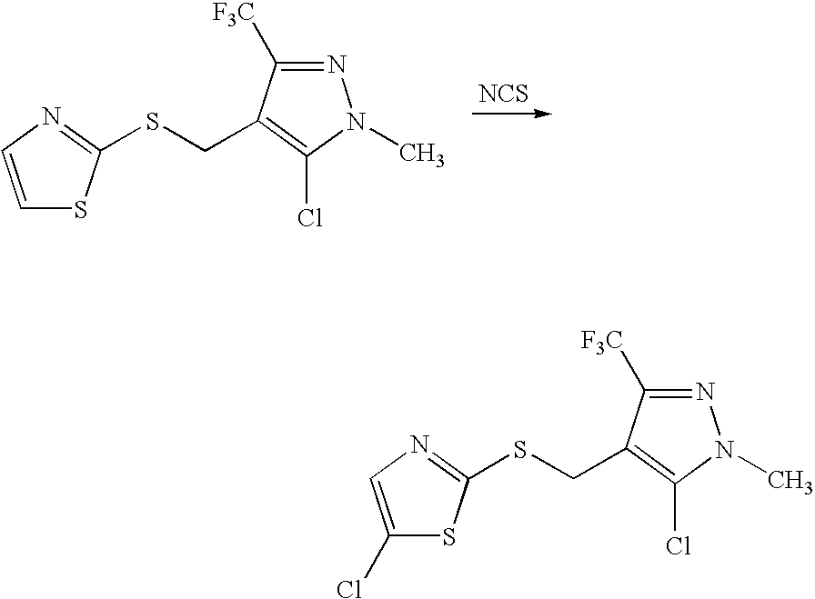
C1=CN=C(SCC2=C(Cl)N(C)N=C2[F3C])S1.[NCS].C1(Cl)=CN=C(SCC2=C(Cl)N(C)N=C2[F3C])S1
